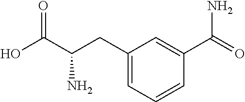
C1(CC(C(O)=O)N)=CC=CC(C(=O)N)=C1
